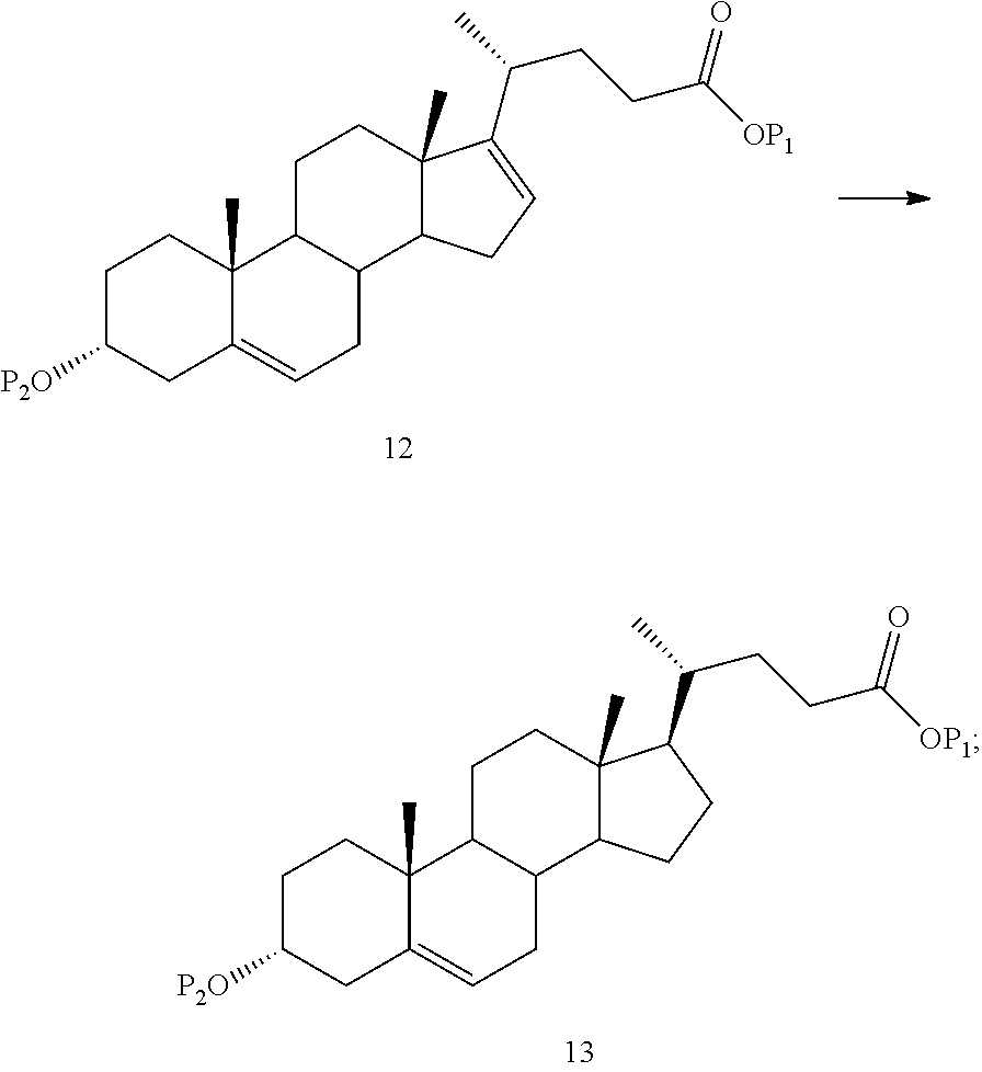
C1C([P2O])CC2=CCC3C(C2(C)C1)CCC1(C)C3CCC1C(CCC([OP1])=O)C.C1C([P2O])CC2=CCC3C(C2(C)C1)CCC1(C)C3CC=C1C(CCC([OP1])=O)C
